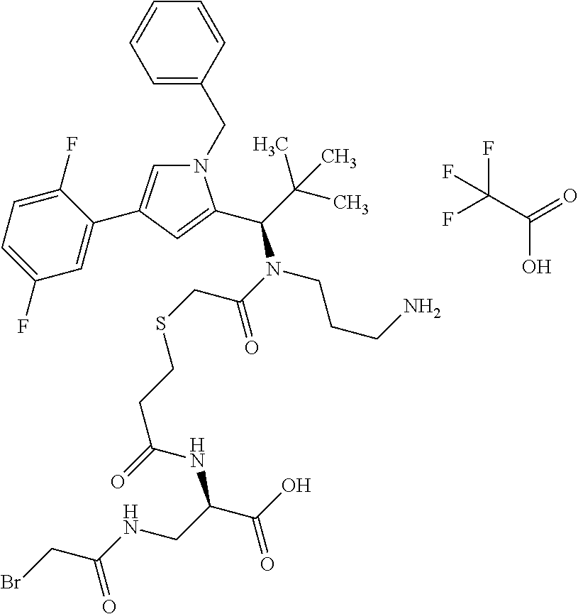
N1(CC2=CC=CC=C2)C=C(C2=CC(F)=CC=C2F)C=C1C(C(C)(C)C)N(C(=O)CSCCC(NC(CNC(=O)CBr)C(=O)O)=O)CCCN.FC(F)(C(O)=O)F
